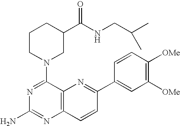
N1=C(N2CC(C(NCC(C)C)=O)CCC2)C2=C(N=C1N)C=CC(C1=CC([OMe])=C([OMe])C=C1)=N2
